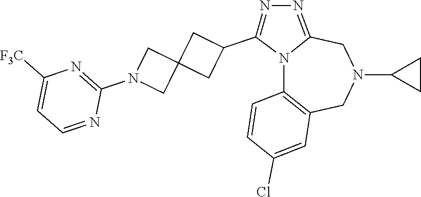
N12C3=C(CN(C4CC4)CC1=NN=C2C1CC2(C1)CN(C1=NC([F3C])=CC=N1)C2)C=C(Cl)C=C3
